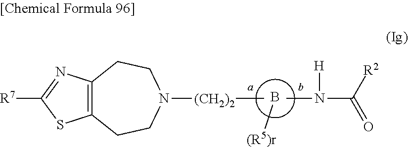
B[(R5)r].C[(CH2)2]N1CCC2=C(CC1)SC([R7])=N2.N(C)(C([R2])=O)[H]
